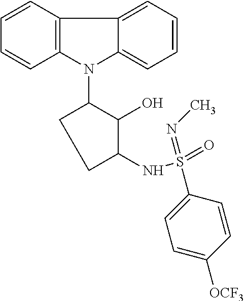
N1(C2CCC(NS(=O)(=NC)C3=CC=C([OCF3])C=C3)C2O)C2=C(C3=CC=CC=C13)C=CC=C2
